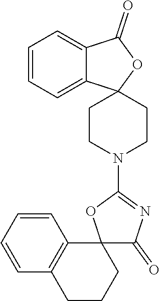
C1(=O)N=C(N2CCC3(CC2)C2=CC=CC=C2C(=O)O3)OC12C1=C(C=CC=C1)CCC2
